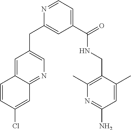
C1(C(NCC2=C(C)N=C(N)C=C2C)=O)=CC=NC(CC2=CN=C3C(=C2)C=CC(Cl)=C3)=C1
